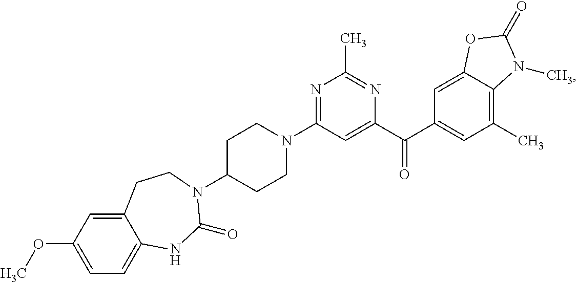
N1=C(N2CCC(N3C(=O)NC4=CC=C(OC)C=C4CC3)CC2)C=C(C(C2=CC(C)=C3C(=C2)OC(=O)N3C)=O)N=C1C
